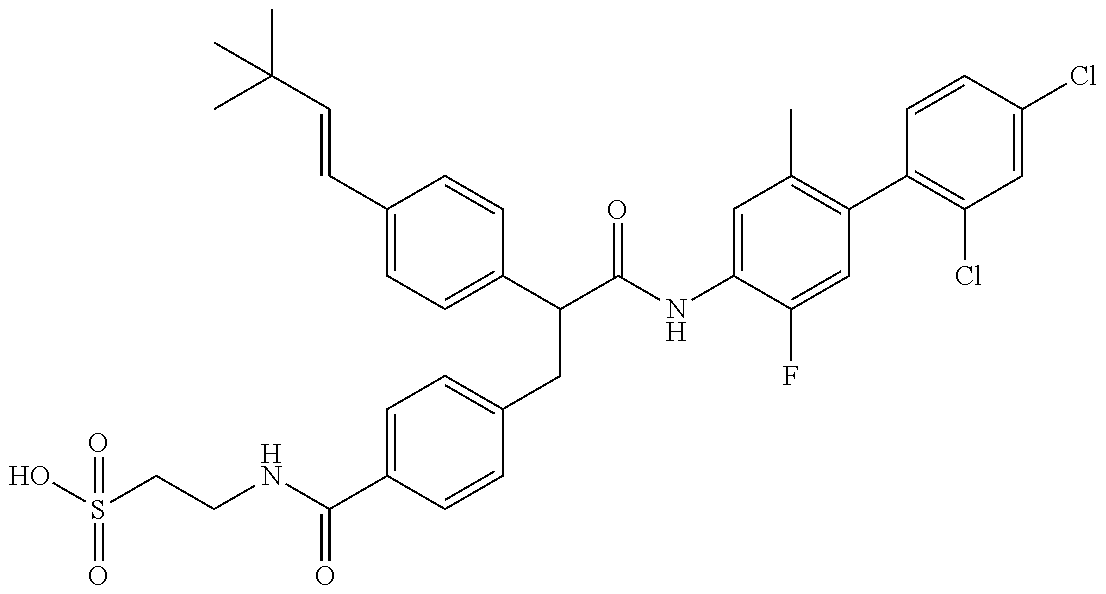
OS(CCNC(C1=CC=C(CC(C(NC2=CC(C)=C(C3=C(Cl)C=C(Cl)C=C3)C=C2F)=O)C2=CC=C(C=CC(C)(C)C)C=C2)C=C1)=O)(=O)=O
